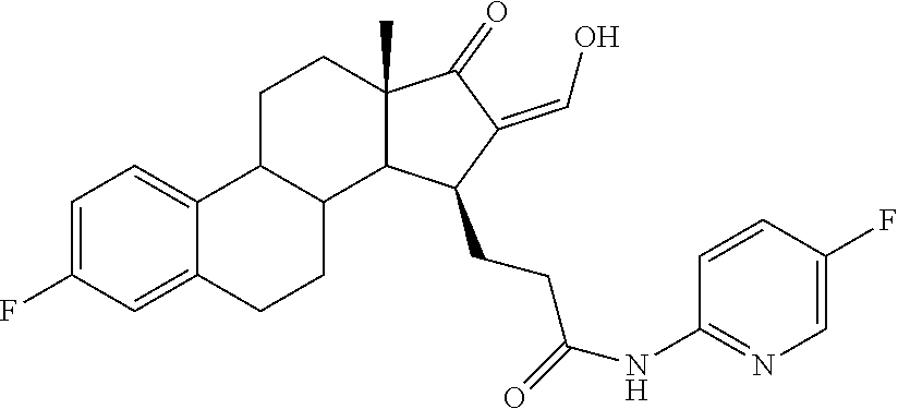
C1=C(F)C=C2C(=C1)C1C(CC2)C2C(C)(CC1)C(=O)C(=CO)C2CCC(=O)NC1=NC=C(F)C=C1
